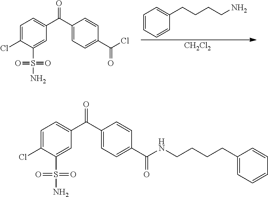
C1=C(Cl)C(S(N)(=O)=O)=CC(C(C2=CC=C(C(Cl)=O)C=C2)=O)=C1.C1=CC=CC(CCCCN)=C1.[CH2Cl2].C1=C(Cl)C(S(N)(=O)=O)=CC(C(C2=CC=C(C(NCCCCC3=CC=CC=C3)=O)C=C2)=O)=C1
